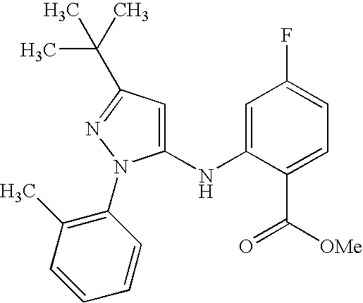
C1(NC2=CC(F)=CC=C2C([OMe])=O)=CC(C(C)(C)C)=NN1C1=C(C)C=CC=C1
